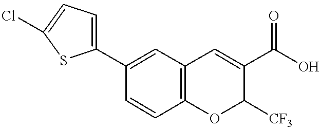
C1=C(C2=CC=C(Cl)S2)C=CC2=C1C=C(C(O)=O)C([CF3])O2
